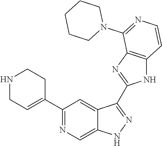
C1(C2=NC=C3C(=C2)C(C2=NC4=C(N2)C=CN=C4N2CCCCC2)=NN3)=CCNCC1
